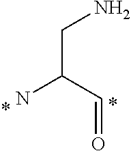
C(=O)C(CN)N
